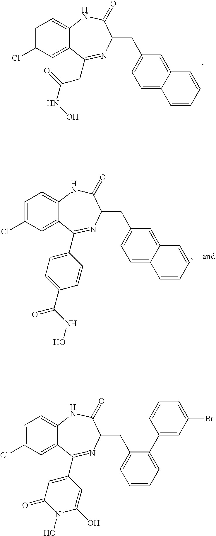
C1=C(Cl)C=C2C(=C1)NC(=O)C(CC1=CC=C3C(=C1)C=CC=C3)N=C2CC(NO)=O.C1=C(Cl)C=C2C(=C1)NC(=O)C(CC1=CC=C3C(=C1)C=CC=C3)N=C2C1=CC=C(C(NO)=O)C=C1.C1=C(Cl)C=C2C(=C1)NC(=O)C(CC1=CC=CC=C1C1=CC(Br)=CC=C1)N=C2C1=CC(=O)N(O)C(O)=C1
